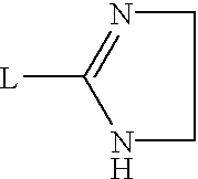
C1NC([L])=NC1
